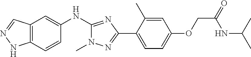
C12=C(C=CC(NC3=NC(C4=CC=C(OCC(=O)NC(C)C)C=C4C)=NN3C)=C1)NN=C2
